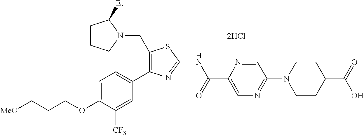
C1=C(OCCC[MeO])C([CF3])=CC(C2=C(CN3C([Et])CCC3)SC(NC(C3=CN=C(N4CCC(C(=O)O)CC4)C=N3)=O)=N2)=C1.[2HCl]
